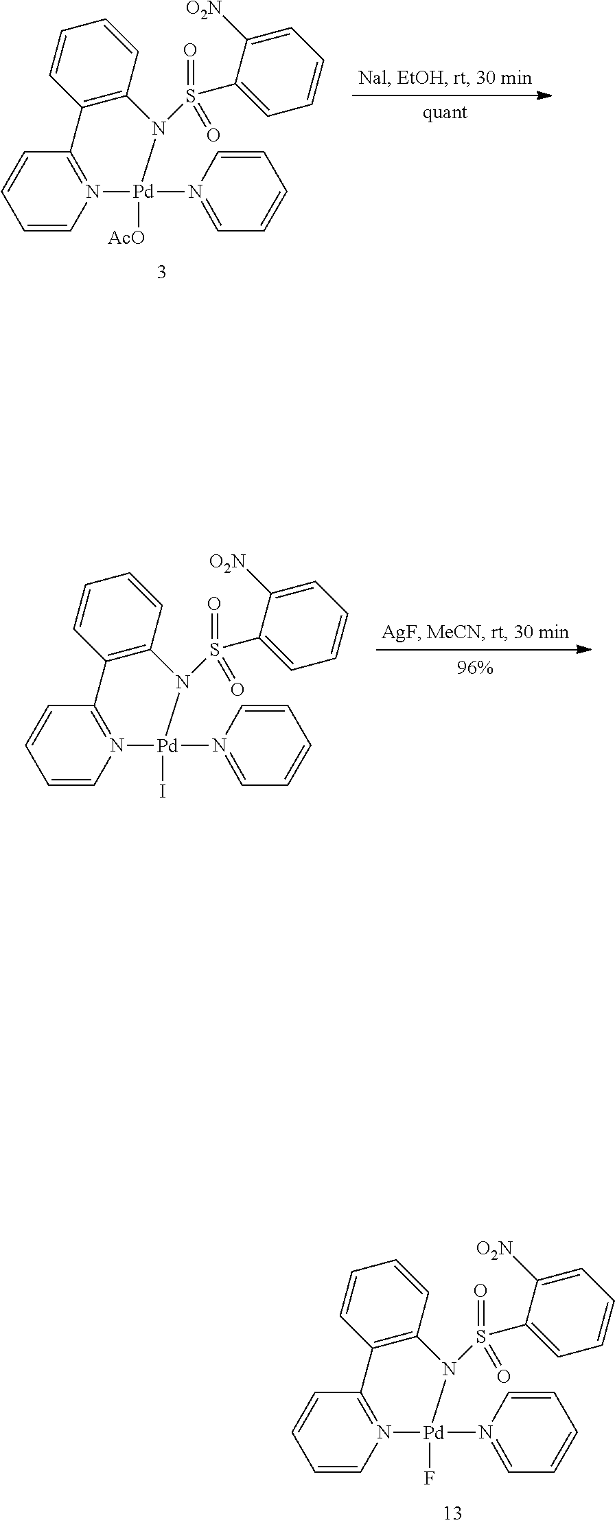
C12=N(C=CC=C1)[Pd](N1=CC=CC=C1)([AcO])N(S(C1=CC=CC=C1[O2N])(=O)=O)C1=C2C=CC=C1.C12=N(C=CC=C1)[Pd](N1=CC=CC=C1)(I)N(S(C1=CC=CC=C1[O2N])(=O)=O)C1=C2C=CC=C1.C12=N(C=CC=C1)[Pd](N1=CC=CC=C1)(F)N(S(C1=CC=CC=C1[O2N])(=O)=O)C1=C2C=CC=C1
